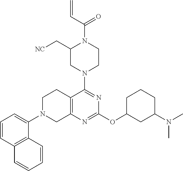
C1=CC2=C(C(N3CC4=C(CC3)C(N3CCN(C(C=C)=O)C(C[NC])C3)=NC(OC3CC(N(C)C)CCC3)=N4)=C1)C=CC=C2
